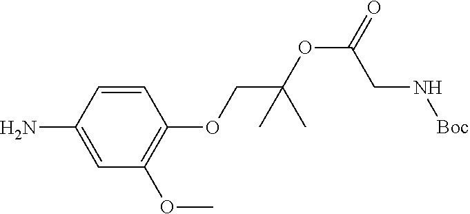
C1=CC(N)=CC(OC)=C1OCC(OC(=O)CN[Boc])(C)C
